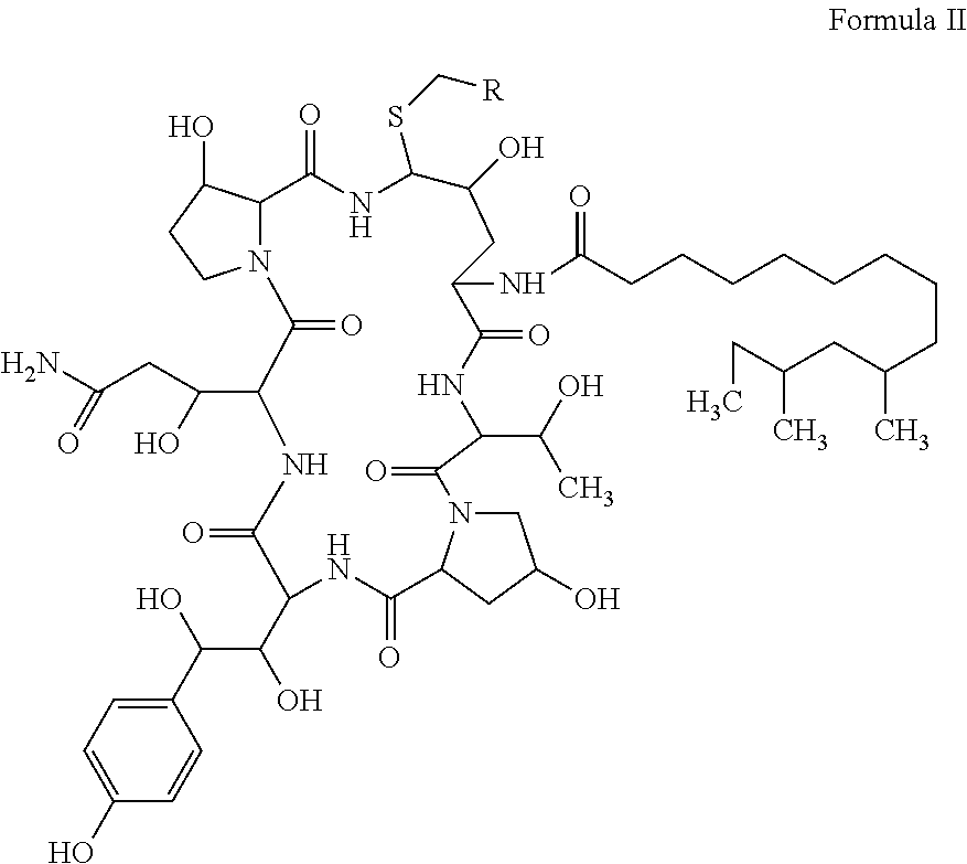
C1(C(O)C(C2NC(=O)C3N(CC(O)C3)C(=O)C(C(C)O)NC(=O)C(NC(CCCCCCCCC(C)CC(CC)C)=O)CC(O)C(SC[R])NC(=O)C3N(C(=O)C(C(O)CC(N)=O)NC2=O)CCC3O)O)=CC=C(O)C=C1
